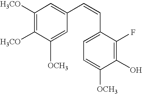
C1([H3CO])=C([H3CO])C([OCH3])=CC(C=CC2=CC=C([OCH3])C(O)=C2F)=C1
